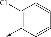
C1(Cl)=C(->C)C=CC=C1
